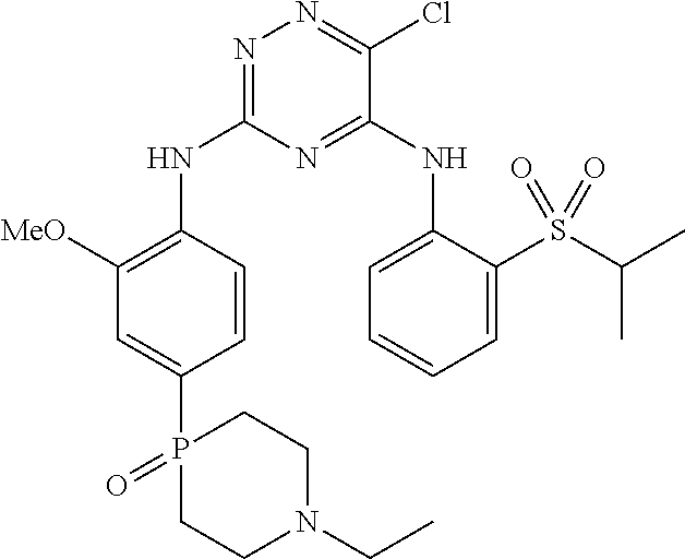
N1=C(NC2=C([MeO])C=C(P3(=O)CCN(CC)CC3)C=C2)N=C(NC2=CC=CC=C2S(C(C)C)(=O)=O)C(Cl)=N1
